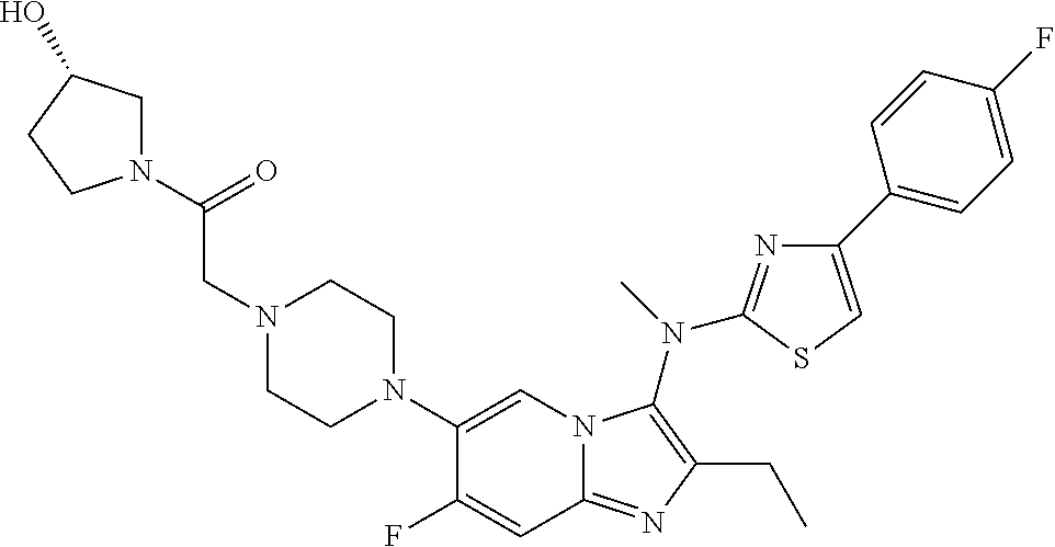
C1(N2CCN(CC(N3CC(O)CC3)=O)CC2)=CN2C(=NC(CC)=C2N(C)C2=NC(C3=CC=C(F)C=C3)=CS2)C=C1F
